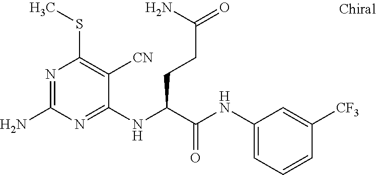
C1(NC(C(NC2=CC=CC([CF3])=C2)=O)CCC(=O)N)=NC(N)=NC(SC)=C1[CN]
